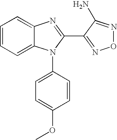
C1=CC=C2C(=C1)N=C(C1=NON=C1N)N2C1=CC=C(OC)C=C1
